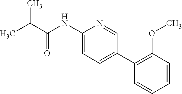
C1(NC(C(C)C)=O)=CC=C(C2=C(OC)C=CC=C2)C=N1
